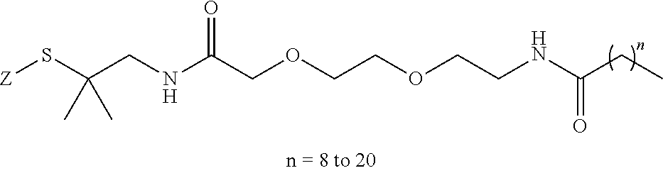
[Z]SC(CNC(COCCOCCNC(CC)=O)=O)(C)C
